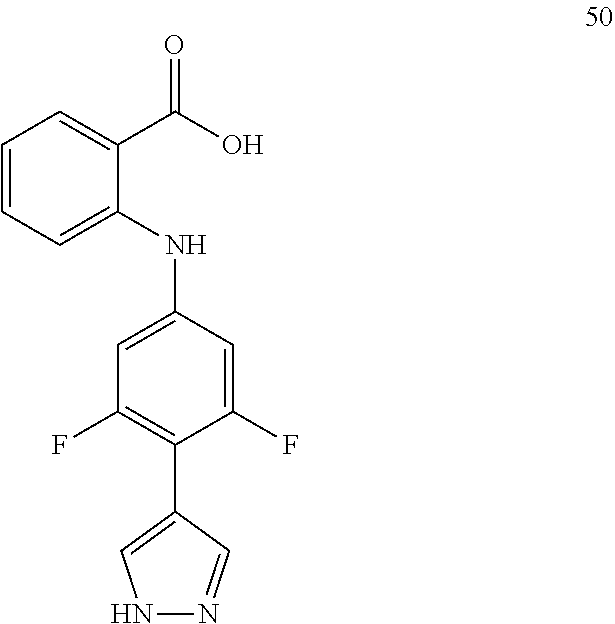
C1=CC=C(NC2=CC(F)=C(C3=CNN=C3)C(F)=C2)C(C(O)=O)=C1
